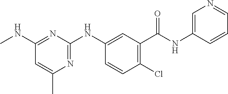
C1(C(NC2=CN=CC=C2)=O)=C(Cl)C=CC(NC2=NC(C)=CC(NC)=N2)=C1
